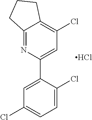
Cl.C12=NC(C3=CC(Cl)=CC=C3Cl)=CC(Cl)=C1CCC2
